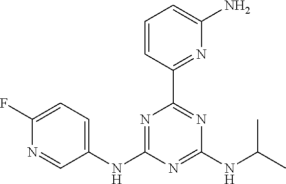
C1=CC(C2=NC(NC(C)C)=NC(NC3=CC=C(F)N=C3)=N2)=NC(N)=C1
